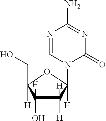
N1=CN(C2([H])C([H])(C)C(O)([H])C([H])(CO)O2)C(=O)N=C1N.[H]
